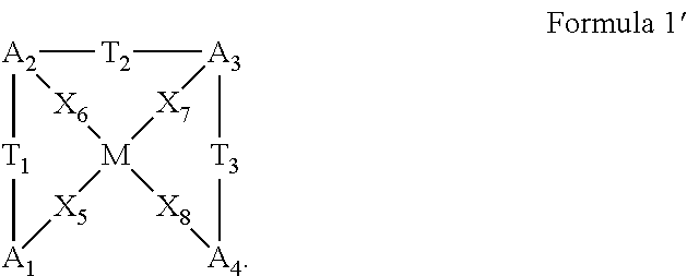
[A2]12[T2][A3]3[X7][M]([X6]1)([X8][A4][T3]3)[X5][A1][T1]2
